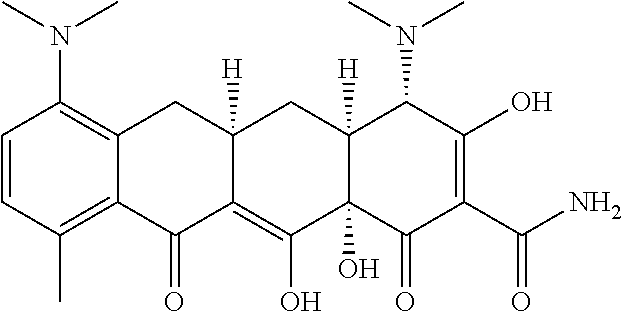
C1=CC(C)=C2C(=C1N(C)C)CC1([H])C(=C(O)C3(O)C([H])(C1)C(N(C)C)C(O)=C(C(=O)N)C3=O)C2=O
